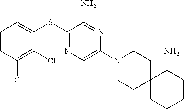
N1=C(SC2=CC=CC(Cl)=C2Cl)C(N)=NC(N2CCC3(CC2)CCCCC3N)=C1
